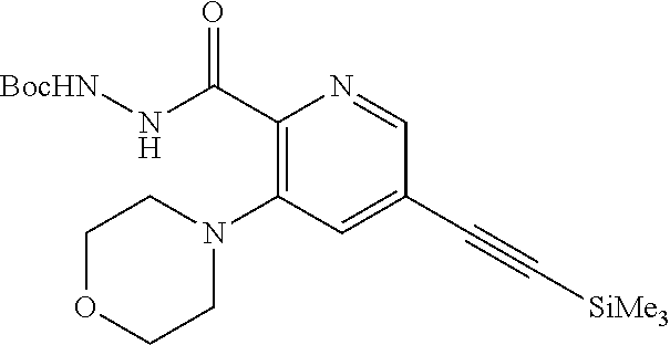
C1(C(N[BocHN])=O)=C(N2CCOCC2)C=C(C#C[SiMe3])C=N1
